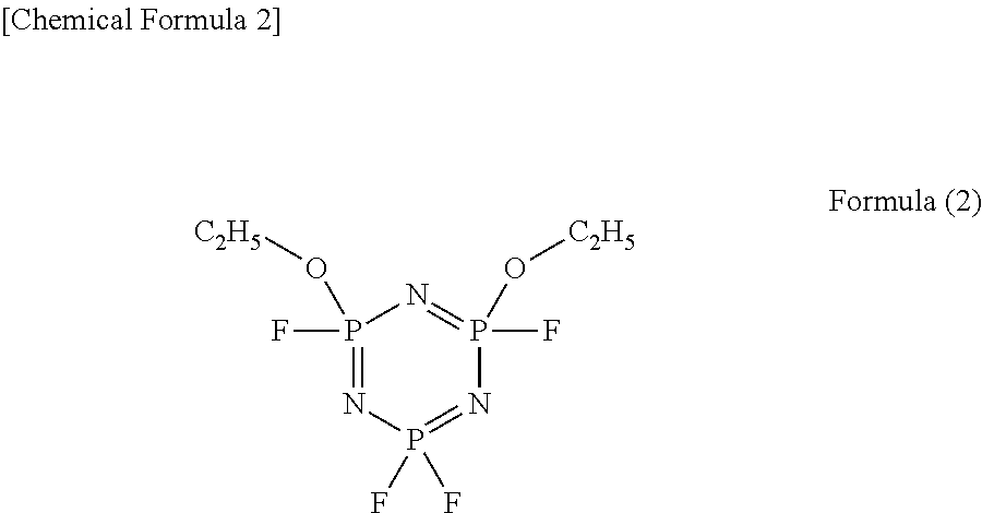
P1(F)(O[C2H5])=NP(F)(F)=NP(F)(O[C2H5])=N1
